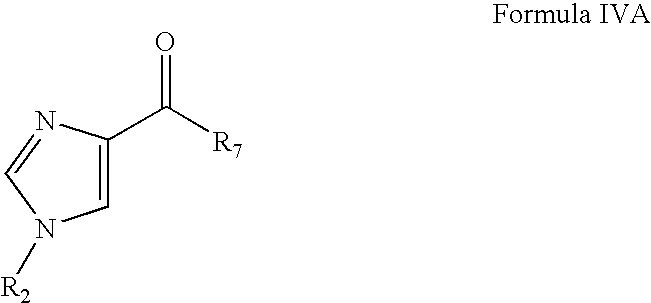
C1=C(C([R7])=O)N=CN1[R2]
